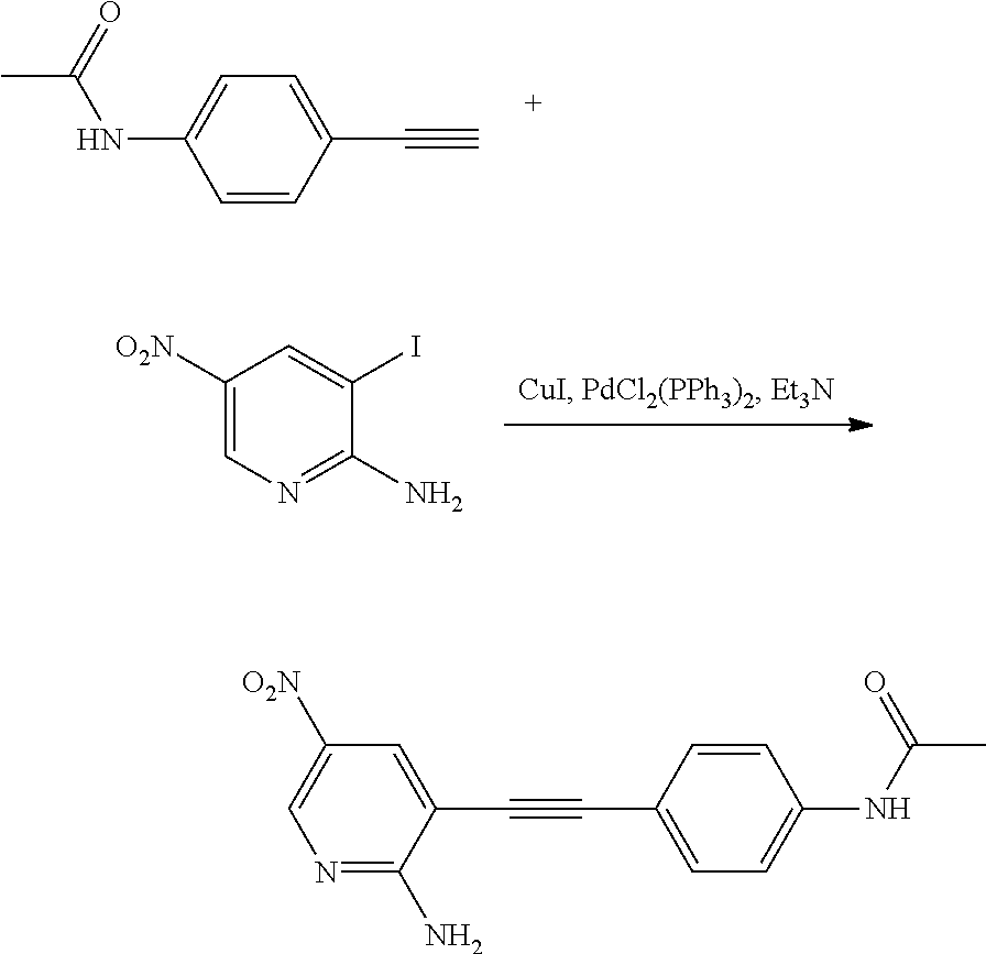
C1=CC(C#C)=CC=C1NC(C)=O.C1([O2N])=CN=C(N)C(I)=C1.C1=CC(C#CC2=CC([O2N])=CN=C2N)=CC=C1NC(C)=O
